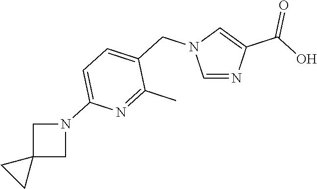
C1=NC(C(=O)O)=CN1CC1=CC=C(N2CC3(C2)CC3)N=C1C
